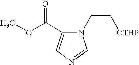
C1=C(C(OC)=O)N(CC[OTHP])C=N1
